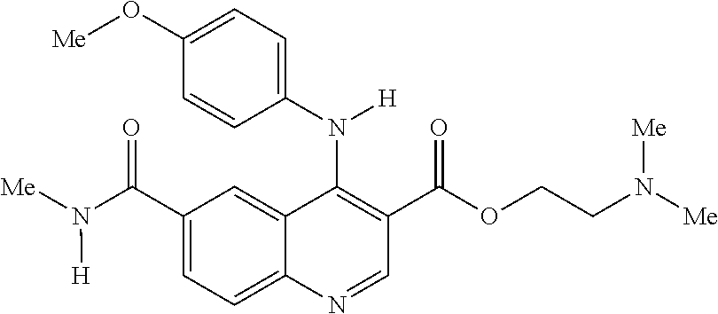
C12=CC(C(N([Me])[H])=O)=CC=C1N=CC(C(OCCN([Me])[Me])=O)=C2N(C1=CC=C(O[Me])C=C1)[H]
